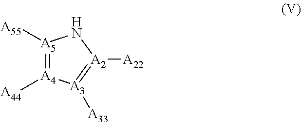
[A2]1([A22])=[A3]([A33])[A4]([A44])=[A5]([A55])N1
